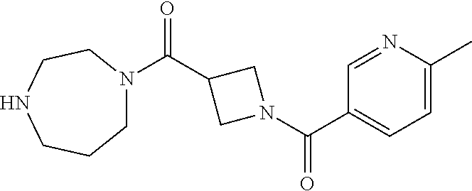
C1N(C(C2CN(C(C3=CC=C(C)N=C3)=O)C2)=O)CCNCC1
